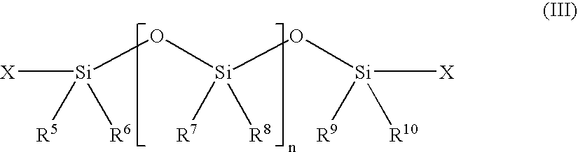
[X][Si](O[Si](O[Si]([X])([R9])[R10])([R7])[R8])([R5])[R6]
